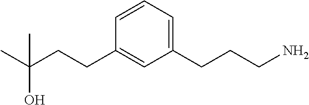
C1(CCC(C)(O)C)=CC(CCCN)=CC=C1
